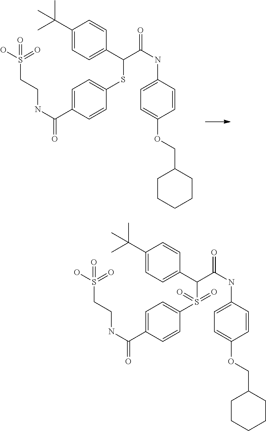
C1(C(C)(C)C)=CC=C(C(C(NC2=CC=C(OCC3CCCCC3)C=C2)=O)SC2=CC=C(C(NCCS(O)(=O)=O)=O)C=C2)C=C1.C1(C(C)(C)C)=CC=C(C(C(NC2=CC=C(OCC3CCCCC3)C=C2)=O)S(C2=CC=C(C(NCCS(O)(=O)=O)=O)C=C2)(=O)=O)C=C1
